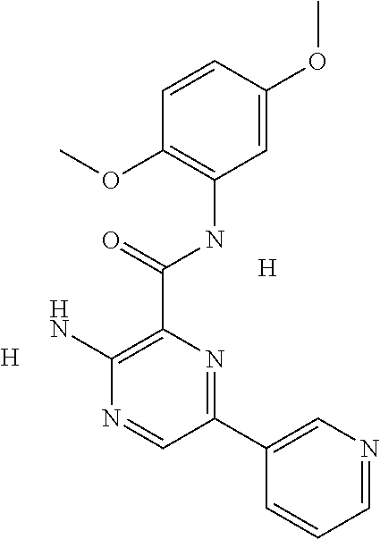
C1(C(NC2=C(OC)C=CC(OC)=C2)=O)=C(N)N=CC(C2=CN=CC=C2)=N1.[H].[H]
